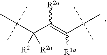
C(C(C(=C(C(C)(C)C)[R1a])[R2a])([R2])[R2a])(C)(C)C
